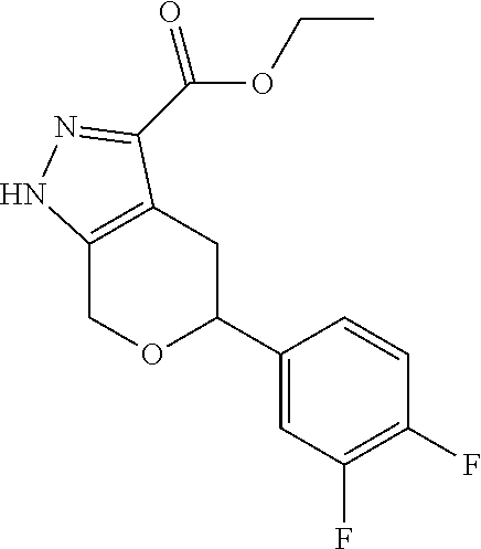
C12=C(CC(C3=CC(F)=C(F)C=C3)OC1)C(C(=O)OCC)=NN2
